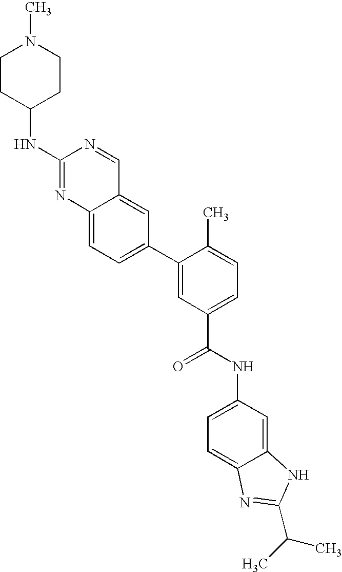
C1(NC2CCN(C)CC2)=NC2=CC=C(C3=CC(C(=O)NC4=CC=C5C(=C4)NC(C(C)C)=N5)=CC=C3C)C=C2C=N1
